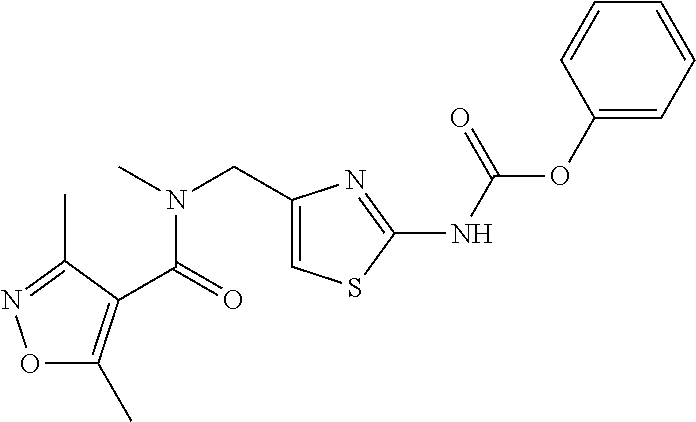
N(C1=NC(CN(C)C(=O)C2=C(C)ON=C2C)=CS1)C(OC1=CC=CC=C1)=O
